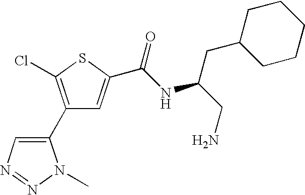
C1(C2=CN=NN2C)=C(Cl)SC(C(NC(CN)CC2CCCCC2)=O)=C1
